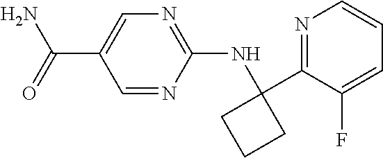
C1(C(N)=O)=CN=C(NC2(C3=NC=CC=C3F)CCC2)N=C1
